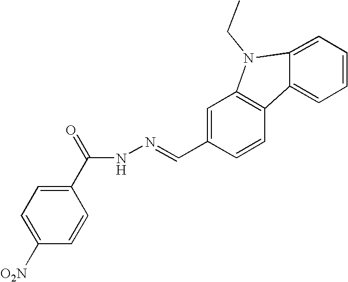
C1(C(NN=CC2=CC3=C(C=C2)C2=CC=CC=C2N3CC)=O)=CC=C([O2N])C=C1
